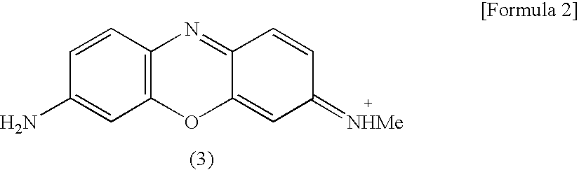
C1=CC2=C(C=C1N)OC1=CC(=[NHMe])C=CC1=N2
